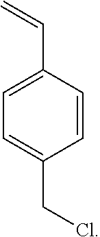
C1=C(C=C)C=CC(CCl)=C1
